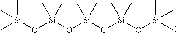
C[Si](O[Si](C)(C)C)(O[Si](O[Si](O[Si](C)(C)C)(C)C)(C)C)C
